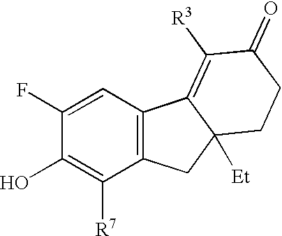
C1=C(F)C(O)=C([R7])C2=C1C1=C([R3])C(=O)CCC1([Et])C2
